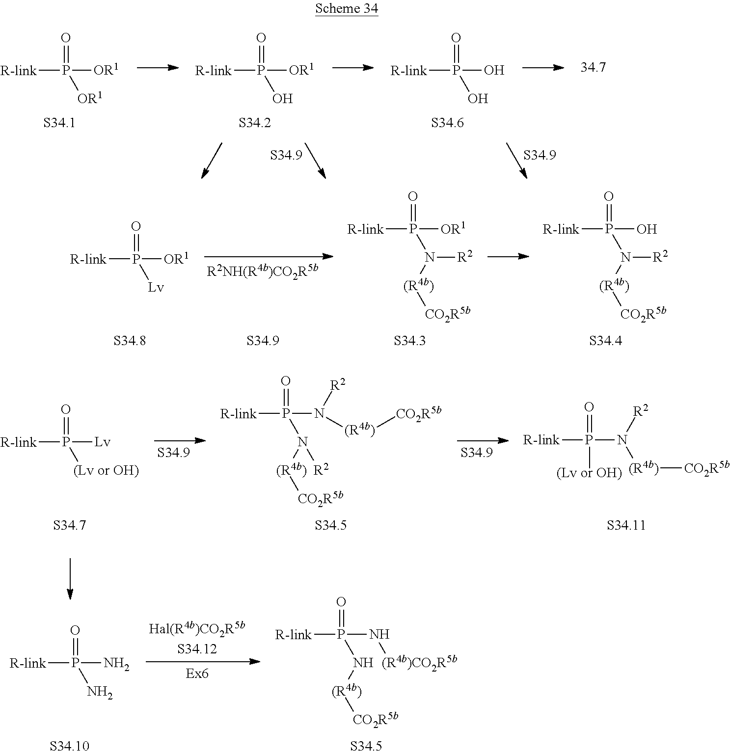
[R-link]P(=O)(O)O.[R-link]P(=O)([OR1])O.[R-link]P(=O)([OR1])[OR1].[R-link]P(=O)([OR1])[Lv].[R-link]P(=O)([OR1])N([(R4b)][CO2R5b])[R2].[R-link]P(=O)(O)N([(R4b)][CO2R5b])[R2].[R-link]P(=O)(N([(R4b)][CO2R5b])[R2])N([(R4b)][CO2R5b])[R2].[R-link]P(=O)([(Lv or OH)])N([(R4b)][CO2R5b])[R2].[R-link]P(=O)([Lv])[(Lv or OH)].[R-link]P(=O)(N[(R4b)CO2R5b])N[(R4b)][CO2R5b].[R-link]P(=O)(N)N
